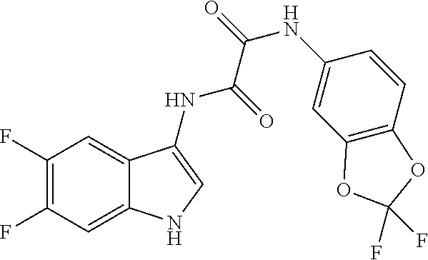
C1(F)=C(F)C=C2C(=C1)C(NC(=O)C(=O)NC1=CC3=C(C=C1)OC(F)(F)O3)=CN2
